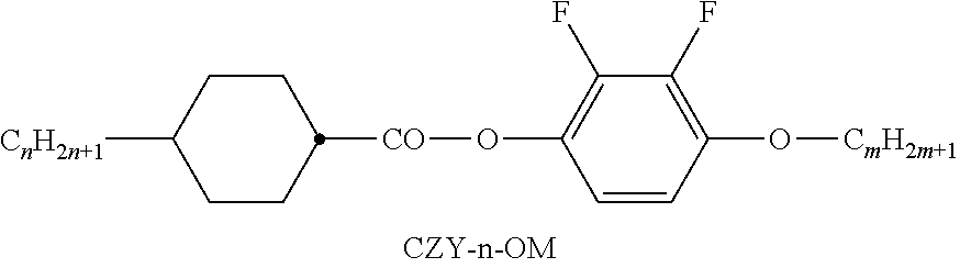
[CO](C1CCC([CnH2n+1])CC1)OC1=C(F)C(F)=C(O[CmH2m+1])C=C1
